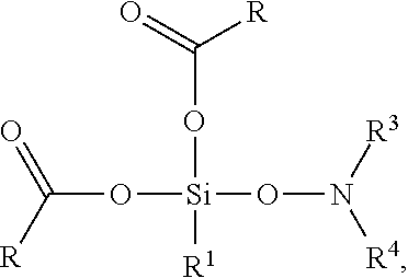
C(O[Si]([R1])(ON([R4])[R3])OC(=O)[R])(=O)[R]
